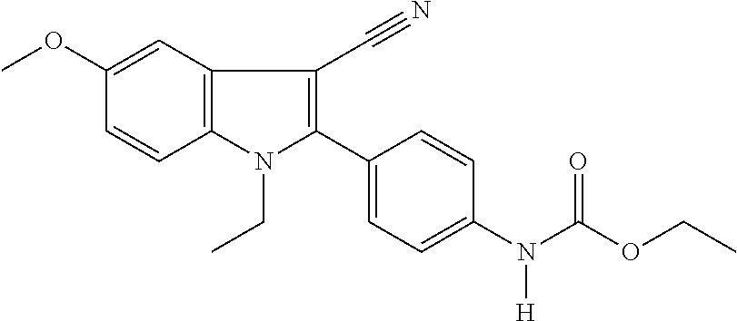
C12=C(C=C(OC)C=C1)C(C#N)=C(C1=CC=C(N(C(OCC)=O)[H])C=C1)N2CC
